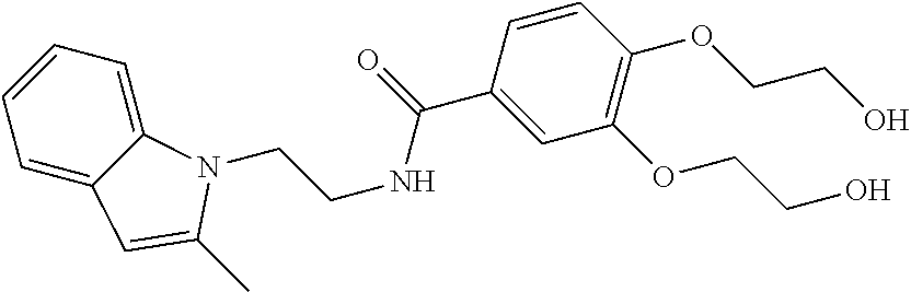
C1=C2C(=CC=C1)N(CCNC(=O)C1=CC(OCCO)=C(OCCO)C=C1)C(C)=C2
